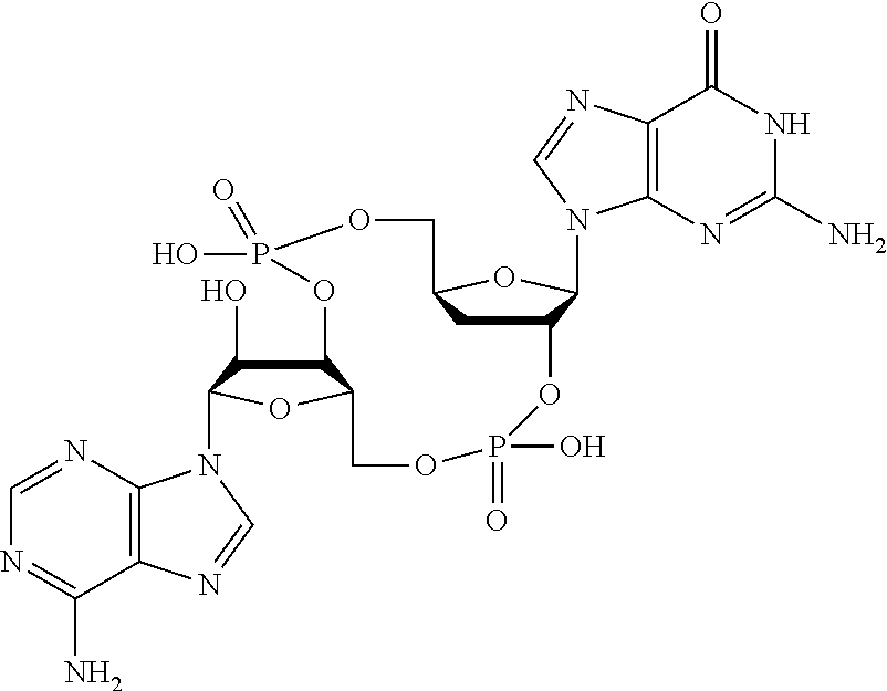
C12CC(OC1N1C3=C(C(=O)NC(N)=N3)N=C1)COP(O)(=O)OC1C(O)C(N3C4=C(C(N)=NC=N4)N=C3)OC1COP(=O)(O)O2
